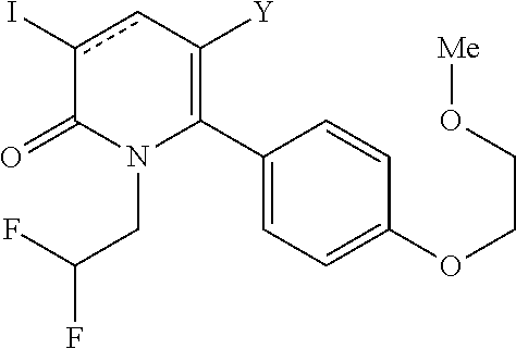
C1(C2=C([Y])cc(I)C(=O)N2CC(F)F)=CC=C(OCCO[Me])C=C1
